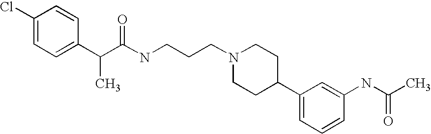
C1(Cl)=CC=C(C(C(NCCCN2CCC(C3=CC=CC(NC(C)=O)=C3)CC2)=O)C)C=C1
